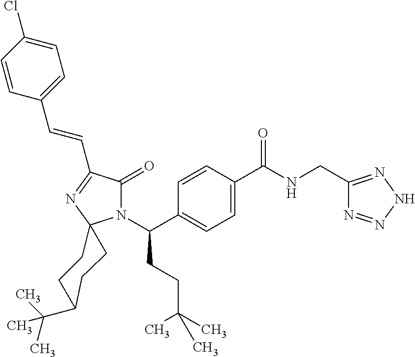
C1=C(C(=O)NCC2=NNN=N2)C=CC(C(N2C(=O)C(C=CC3=CC=C(Cl)C=C3)=NC23CCC(C(C)(C)C)CC3)CCC(C)(C)C)=C1
